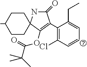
C1(Cl)=C(C2=C(OC(C(C)(C)C)=O)C3(CCC(C)CC3)NC2=O)C(CC)=CC=C1
